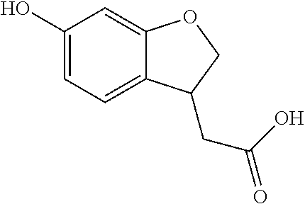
C1(O)=CC=C2C(=C1)OCC2CC(O)=O
